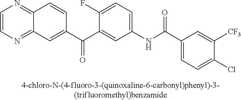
C1=CN=C2C(=N1)C=CC(C(C1=CC(NC(C3=CC=C(Cl)C([CF3])=C3)=O)=CC=C1F)=O)=C2
